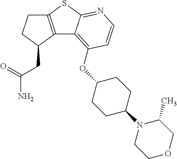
C1C2=C(C(CC(=O)N)C1)C1=C(OC3CCC(N4CCOCC4C)CC3)C=CN=C1S2
